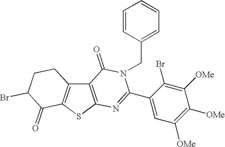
C12=C(SC3=C1CCC(Br)C3=O)N=C(C1=CC([OMe])=C([OMe])C([OMe])=C1Br)N(CC1=CC=CC=C1)C2=O
